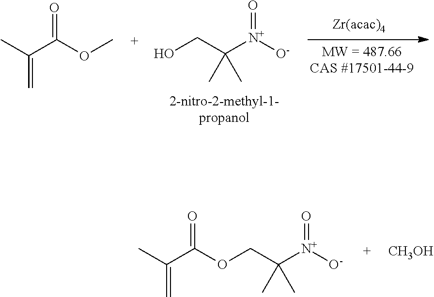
CC(C(OC)=O)=C.OCC([N+]([O-])=O)(C)C.C(C([N+]([O-])=O)(C)C)OC(C(C)=C)=O.[CH3OH]
